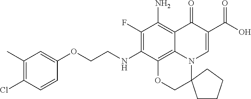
O(CCNC1=C(F)C(N)=C2C3=C1OCC1(N3C=C(C(O)=O)C2=O)CCCC1)C1=CC(C)=C(Cl)C=C1
